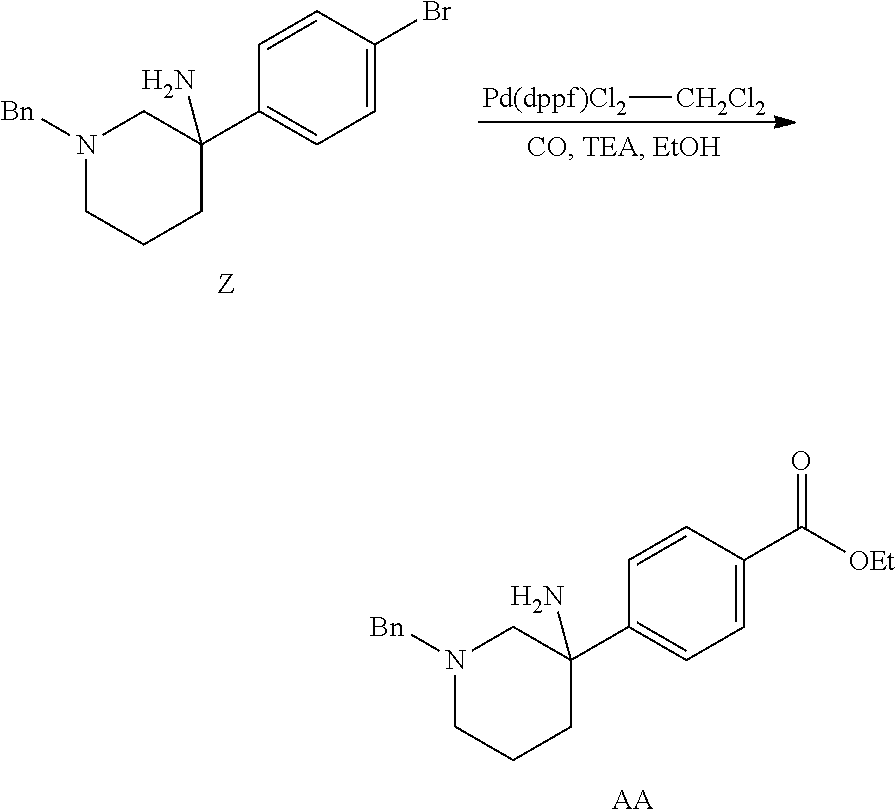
N1([Bn])CCCC(N)(C2=CC=C(Br)C=C2)C1.[Pd(dppf)Cl2][CH2Cl2].N1([Bn])CCCC(N)(C2=CC=C(C([OEt])=O)C=C2)C1.[AA]
